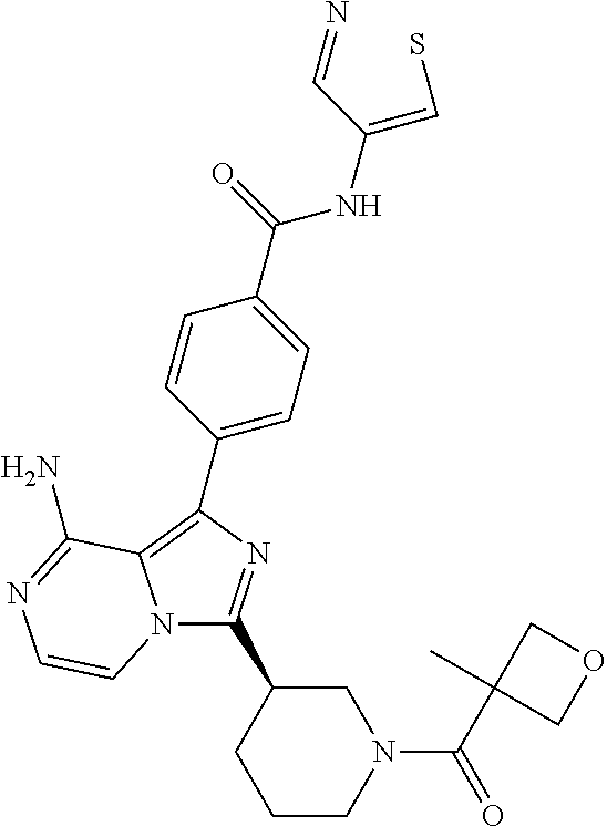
N12C(C3CCCN(C(=O)C4(C)COC4)C3)=NC(C3=CC=C(C(=O)NC(=CS)C=N)C=C3)=C1C(N)=NC=C2
